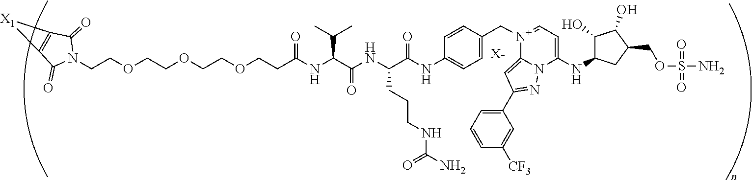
[X-].N1(CCOCCOCCOCCC(NC(C(NC(C(NC2=CC=C(C[N+]3=CC=C(NC4C(O)C(O)C(COS(N)(=O)=O)C4)N4C3=CC(C3=CC=CC([CF3])=C3)=N4)C=C2)=O)CCCNC(N)=O)=O)C(C)C)=O)C(=O)C2=C(C1=O)[X1]2
